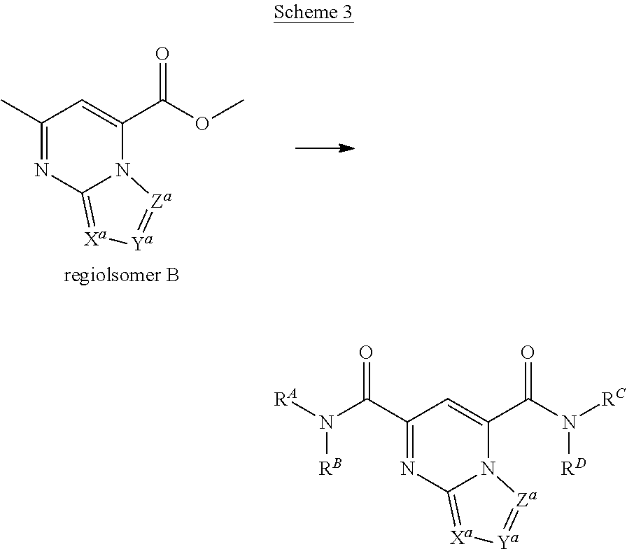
C1(C(N([RA])[RB])=O)=NC2=[Xa][Ya]=[Za]N2C(C(N([RC])[RD])=O)=C1.C1(C)=NC2=[Xa][Ya]=[Za]N2C(C(OC)=O)=C1
